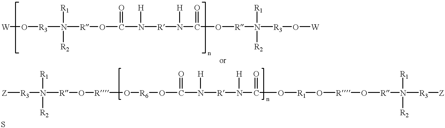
[W]O[R3]N([R2])([R1])[R]OC(N([R]N(C(O[R]N([R2])([R1])[R3]O[W])=O)[H])[H])=O.[Z][R3]N([R2])([R1])[R]O[R]O[R6]OC(=O)N([R]N(C(=O)O[R1]O[R]O[R]N([R3][Z])([R1])[R2])[H])[H]
